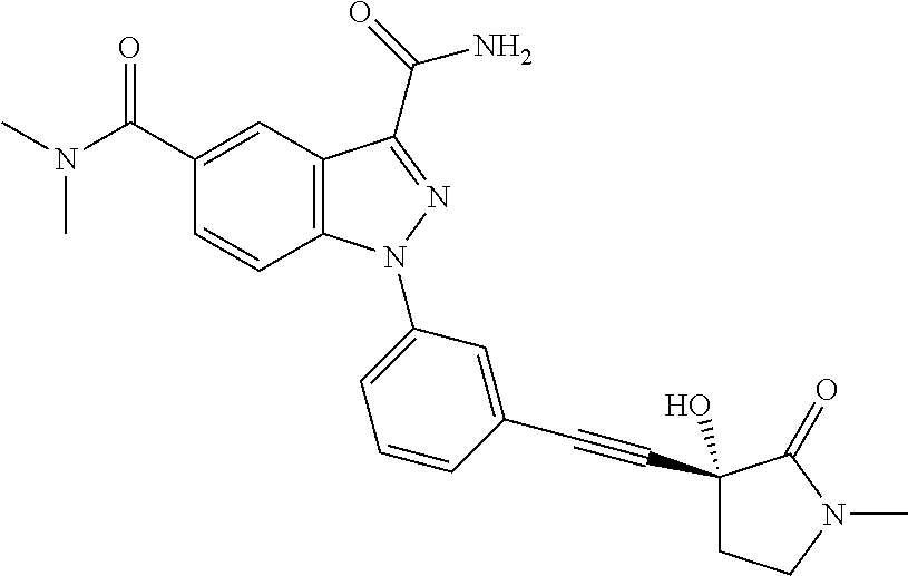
C12=C(C=C(C(N(C)C)=O)C=C1)C(C(=O)N)=NN2C1=CC=CC(C#CC2(O)CCN(C)C2=O)=C1
